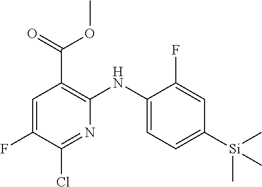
C1(F)=CC([Si](C)(C)C)=CC=C1NC1=C(C(=O)OC)C=C(F)C(Cl)=N1
